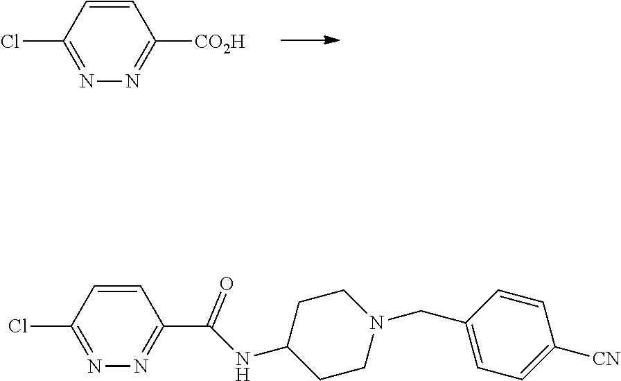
C1(Cl)=NN=C([CO2H])C=C1.C1(Cl)=NN=C(C(NC2CCN(CC3=CC=C([CN])C=C3)CC2)=O)C=C1
